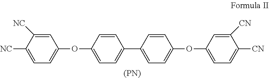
C1=C([NC])C([NC])=CC=C1OC1=CC=C(C2=CC=C(OC3=CC=C([CN])C([CN])=C3)C=C2)C=C1.[(PN)]
